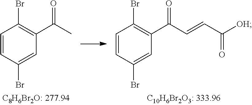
C1=CC(Br)=CC(C(=O)C)=C1Br.C1=CC(Br)=CC(C(C=CC([OH])=O)=O)=C1Br
